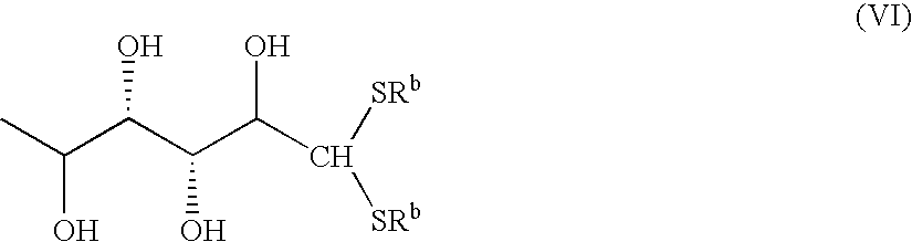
C(C(C(C(C([SRb])[SRb])O)O)O)(C)O
